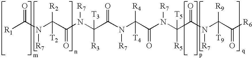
[R1]C(N(C(C(N(C(C(N(C(C(N(C(C(N(C(C([R6])=O)([R9])[T9])[R7])=O)([T5])[R5])[R7])=O)([R4])[T4])[R7])=O)([R3])[T3])[R7])=O)([T2])[R2])[R7])=O
